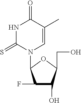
C1(F)C(O)C(CO)OC1N1C=C(C)C(=O)NC1=S
